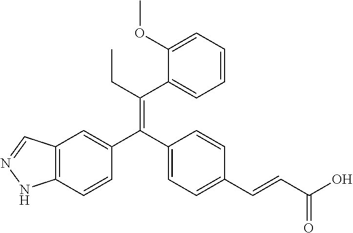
C12=C(C=CC(C(C3=CC=C(C=CC(O)=O)C=C3)=C(CC)C3=CC=CC=C3OC)=C1)NN=C2
